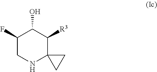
C1(F)CNC2(C([R3])C1O)CC2
